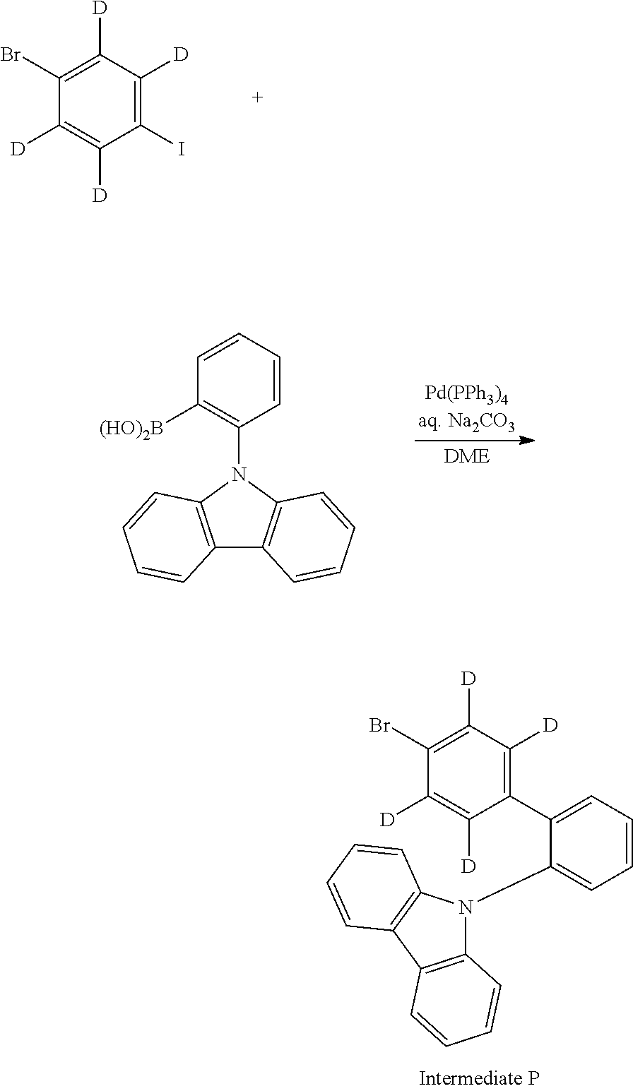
C1(Br)=C([D])C([D])=C(I)C([D])=C1[D].C1=CC=CC(N2C3=C(C4=C2C=CC=C4)C=CC=C3)=C1[(HO)2B].C1(Br)=C([D])C([D])=C(C2=CC=CC=C2N2C3=C(C4=C2C=CC=C4)C=CC=C3)C([D])=C1[D]
